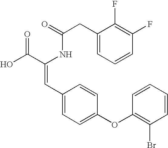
C(=O)(NC(C(O)=O)=CC1=CC=C(OC2=C(Br)C=CC=C2)C=C1)CC1=CC=CC(F)=C1F
